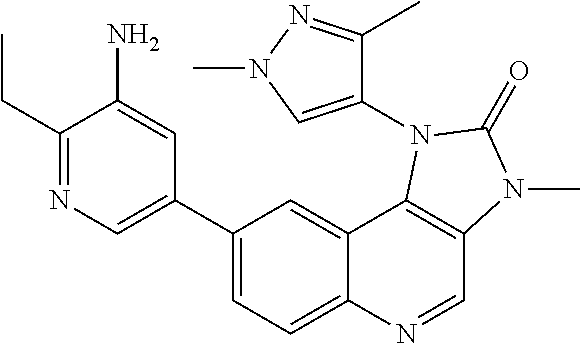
C1(C2=CN=C(CC)C(N)=C2)=CC=C2C(=C1)C1=C(C=N2)N(C)C(=O)N1C1=CN(C)N=C1C
